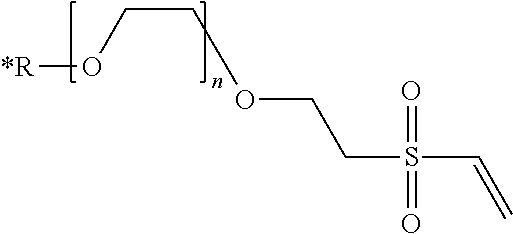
[*R]OCCOCCS(C=C)(=O)=O
